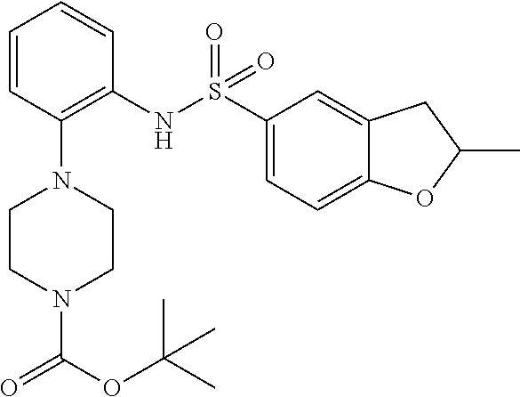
O=C(N1CCN(C2=C(NS(=O)(=O)C3=CC=C4C(=C3)CC(C)O4)C=CC=C2)CC1)OC(C)(C)C
